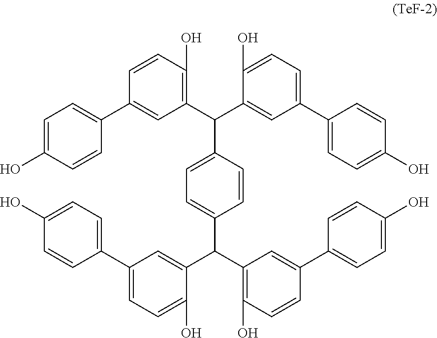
C1=C(O)C=CC(C2=CC(C(C3=CC(C4=CC=C(O)C=C4)=CC=C3O)C3=CC=C(C(C4=CC(C5=CC=C(O)C=C5)=CC=C4O)C4=C(O)C=CC(C5=CC=C(O)C=C5)=C4)C=C3)=C(O)C=C2)=C1
